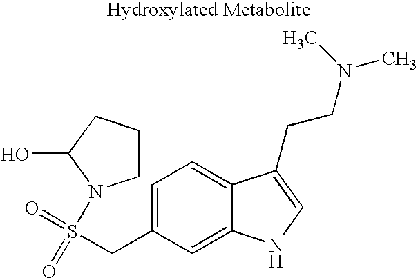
C1CCC(O)N1S(=O)(=O)CC1=CC=C2C(=C1)NC=C2CCN(C)C
